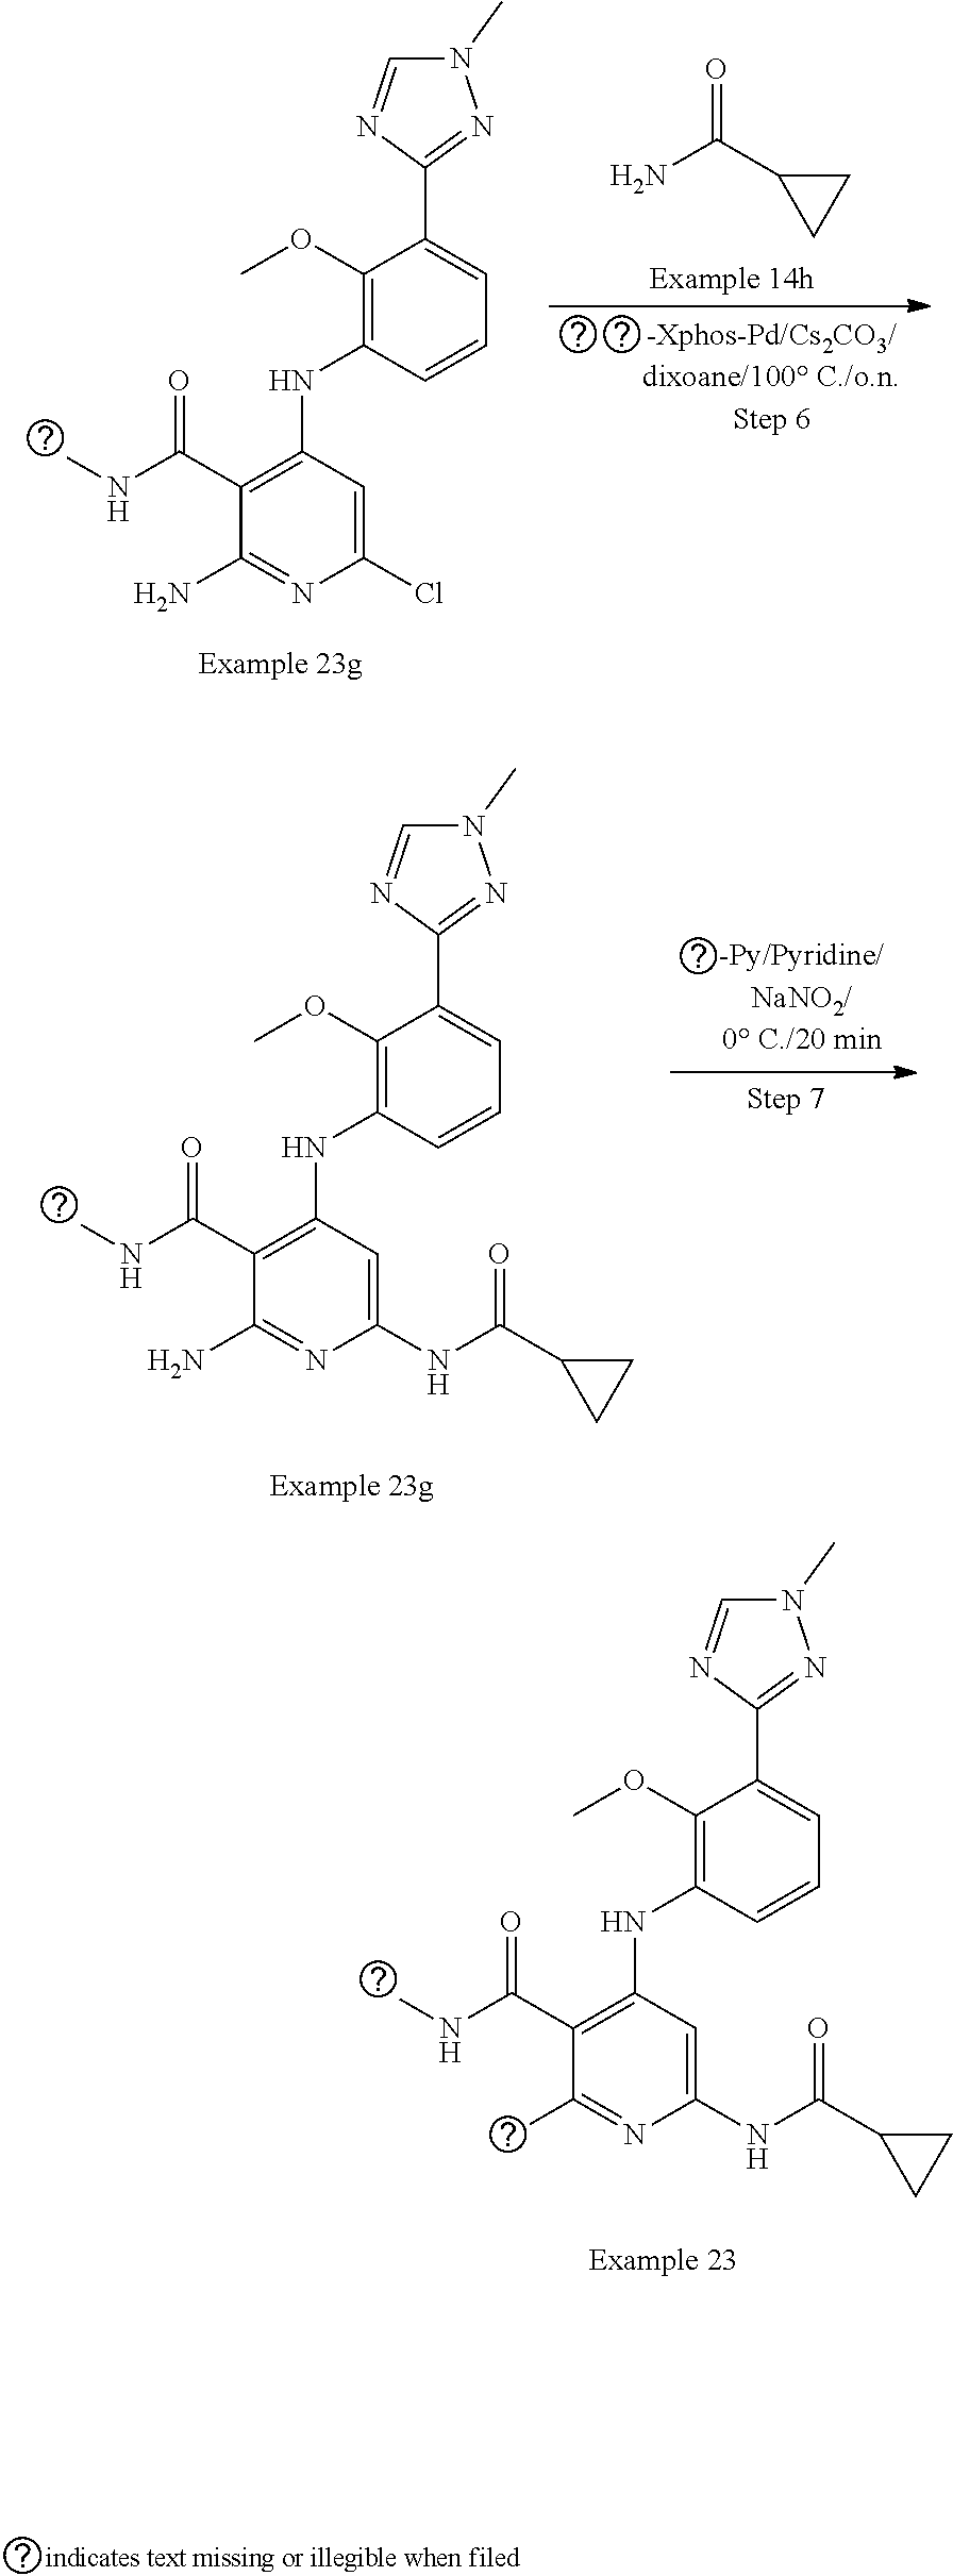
C1(C(=O)NC)=C(NC2=C(OC)C(C3=NN(C)C=N3)=CC=C2)C=C(Cl)N=C1N.NC(C1CC1)=O.C1(C(=O)NC)=C(NC2=C(OC)C(C3=NN(C)C=N3)=CC=C2)C=C(NC(=O)C2CC2)N=C1N.C1(C(=O)NC)=C(NC2=C(OC)C(C3=NN(C)C=N3)=CC=C2)C=C(NC(=O)C2CC2)N=C1F
